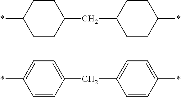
C1=CC(*)=CC=C1CC1=CC=C(*)C=C1.C1CC(*)CCC1CC1CCC(*)CC1
